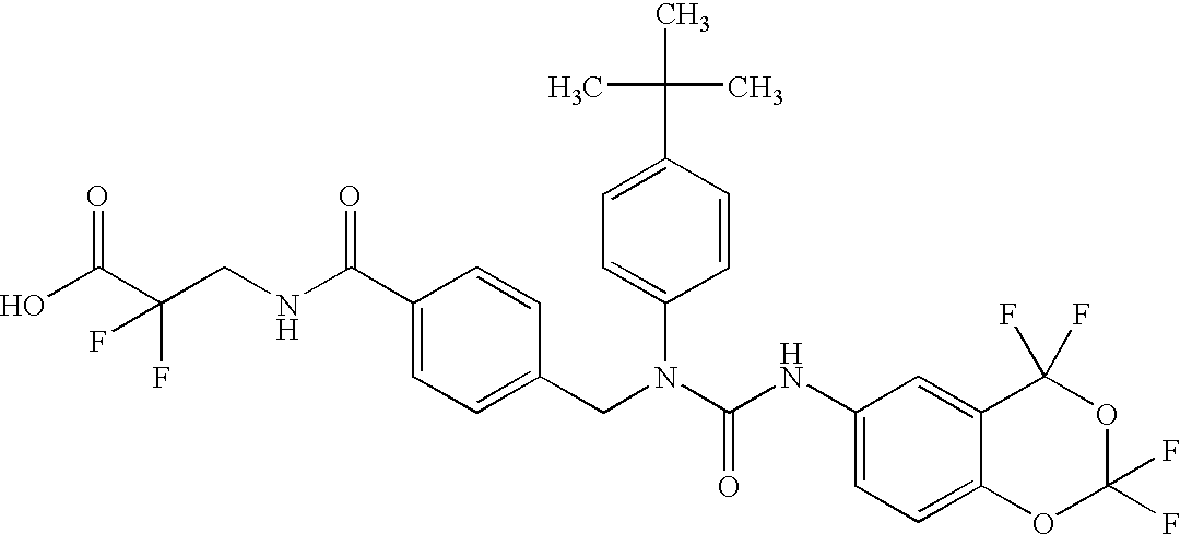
OC(C(CNC(C1=CC=C(CN(C(NC2=CC=C3C(=C2)C(F)(F)OC(F)(F)O3)=O)C2=CC=C(C(C)(C)C)C=C2)C=C1)=O)(F)F)=O
